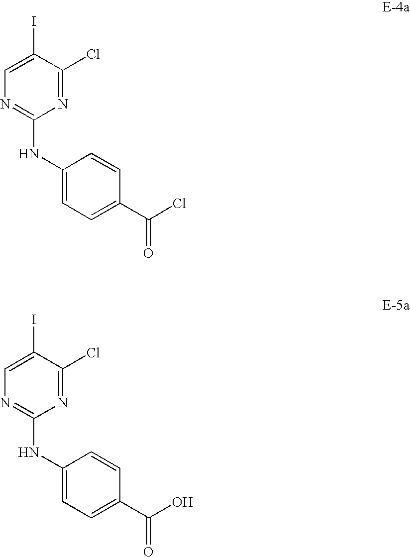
C1=C(I)C(Cl)=NC(NC2=CC=C(C(Cl)=O)C=C2)=N1.C1=C(I)C(Cl)=NC(NC2=CC=C(C(O)=O)C=C2)=N1
